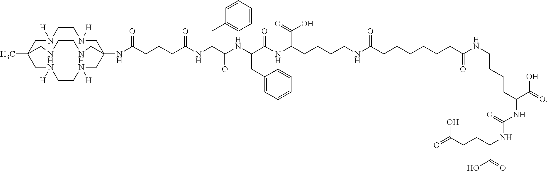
C12(NC(CCCC(NC(C(NC(C(NC(CCCCNC(CCCCCCC(NCCCCC(NC(=O)NC(CCC(=O)O)C(O)=O)C(=O)O)=O)=O)C(O)=O)=O)CC3=CC=CC=C3)=O)CC3=CC=CC=C3)=O)=O)CN([H])CCN([H])CC(C)(CN([H])CCN([H])C1)CNCCNC2
